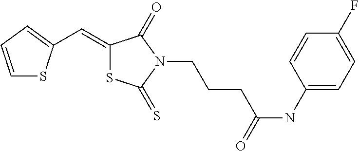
C1=CC=C(C=C2SC(=S)N(CCCC(NC3=CC=C(F)C=C3)=O)C2=O)S1
